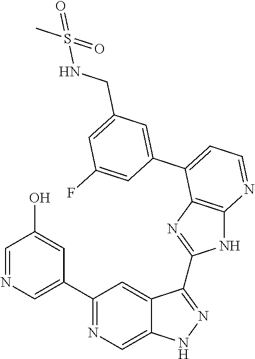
C1(C2=NC=C3C(=C2)C(C2=NC4=C(N2)N=CC=C4C2=CC(CNS(C)(=O)=O)=CC(F)=C2)=NN3)=CN=CC(O)=C1
